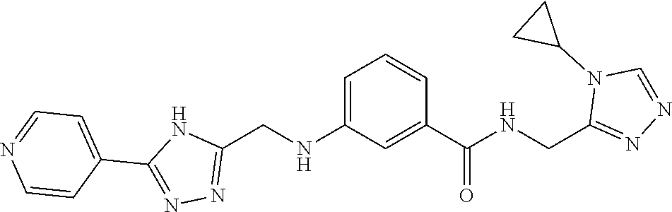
C1(C2=NN=C(CNC3=CC=CC(C(=O)NCC4=NN=CN4C4CC4)=C3)N2)=CC=NC=C1
